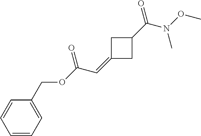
O(C(C=C1CC(C(N(OC)C)=O)C1)=O)CC1=CC=CC=C1
